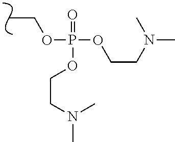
C(C)OP(OCCN(C)C)(=O)OCCN(C)C
